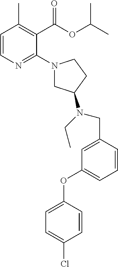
C1=CN=C(N2CC(N(CC)CC3=CC(OC4=CC=C(Cl)C=C4)=CC=C3)CC2)C(C(OC(C)C)=O)=C1C
